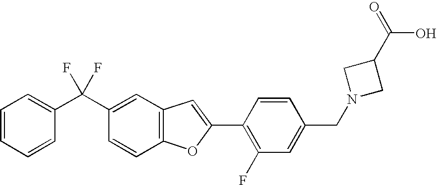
C1=CC=CC(C(C2=CC3=C(C=C2)OC(C2=C(F)C=C(CN4CC(C(=O)O)C4)C=C2)=C3)(F)F)=C1
